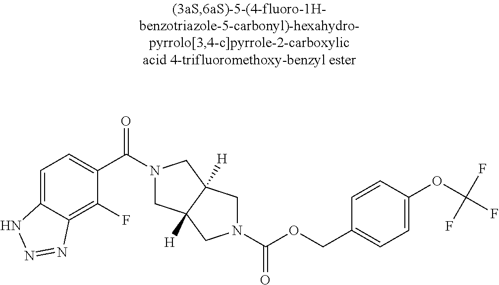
C12=CC=C(C(N3CC4([H])C([H])(C3)CN(C(OCC3=CC=C(OC(F)(F)F)C=C3)=O)C4)=O)C(F)=C1N=NN2
